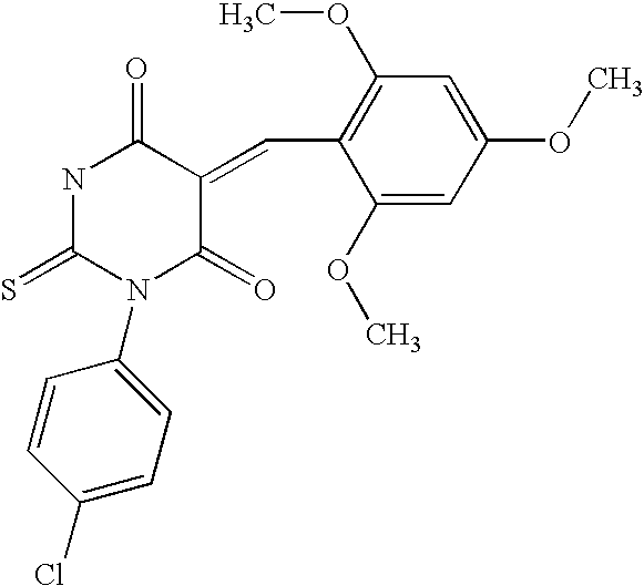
S=C1N(C2=CC=C(Cl)C=C2)C(=O)C(=CC2=C(OC)C=C(OC)C=C2OC)C(=O)N1
